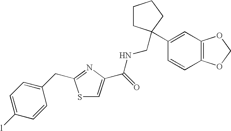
S1C=C(C(=O)NCC2(C3=CC4=C(C=C3)OCO4)CCCC2)N=C1CC1=CC=C([l])C=C1
